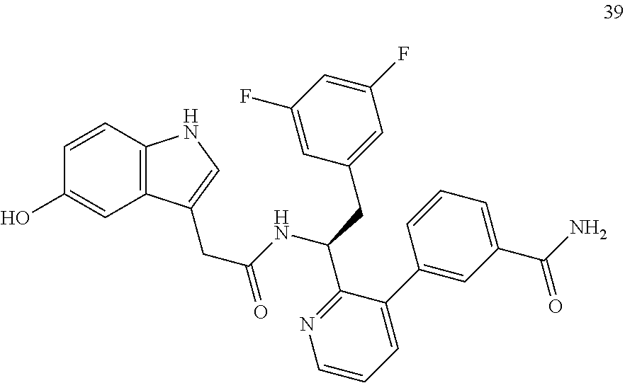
C1=CC2=C(C=C1O)C(CC(NC(C1=NC=CC=C1C1=CC(C(N)=O)=CC=C1)CC1=CC(F)=CC(F)=C1)=O)=CN2
